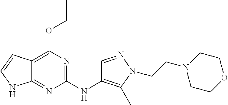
C12=C(OCC)N=C(NC3=C(C)N(CCN4CCOCC4)N=C3)N=C1NC=C2
